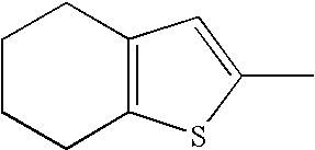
C1(C)=CC2=C(S1)CCCC2
